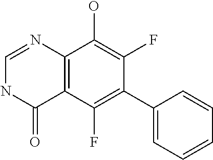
C12=C(C(F)=C(C3=CC=CC=C3)C(F)=C1O)C(=O)NC=N2
